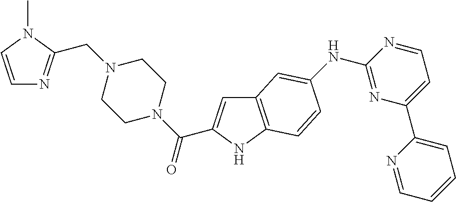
C12=C(NC(C(N3CCN(CC4=NC=CN4C)CC3)=O)=C1)C=CC(NC1=NC(C3=CC=CC=N3)=CC=N1)=C2
